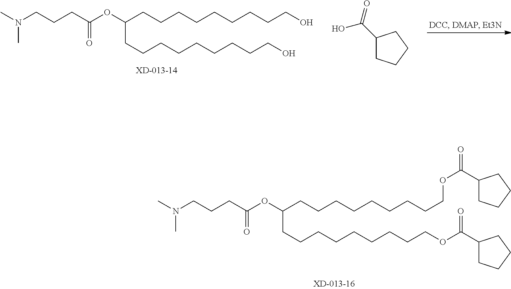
CN(CCCC(OC(CCCCCCCCCOC(=O)C1CCCC1)CCCCCCCCCOC(=O)C1CCCC1)=O)C.CN(CCCC(OC(CCCCCCCCCO)CCCCCCCCCO)=O)C.C(=O)(O)C1CCCC1
